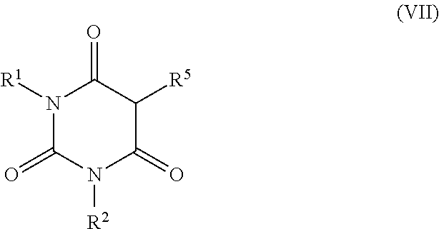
N1([R1])C(=O)N([R2])C(=O)C([R5])C1=O
